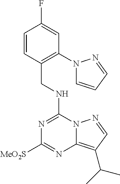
N(C1=NC([MeO2S])=NC2=C(C(C)C)C=NN12)CC1=C(N2C=CC=N2)C=C(F)C=C1
